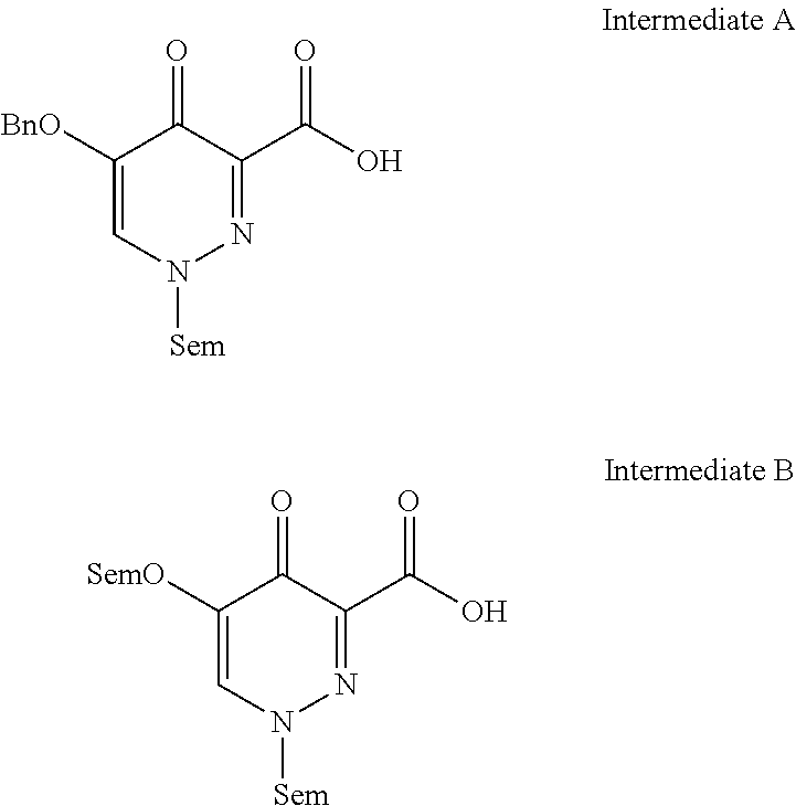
C1([BnO])=CN([Sem])N=C(C(O)=O)C1=O.C1([SemO])=CN([Sem])N=C(C(O)=O)C1=O
